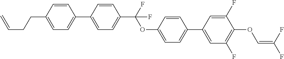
C1=C(C2=CC=C(CCC=C)C=C2)C=CC(C(F)(OC2=CC=C(C3=CC(F)=C(OC=C(F)F)C(F)=C3)C=C2)F)=C1
